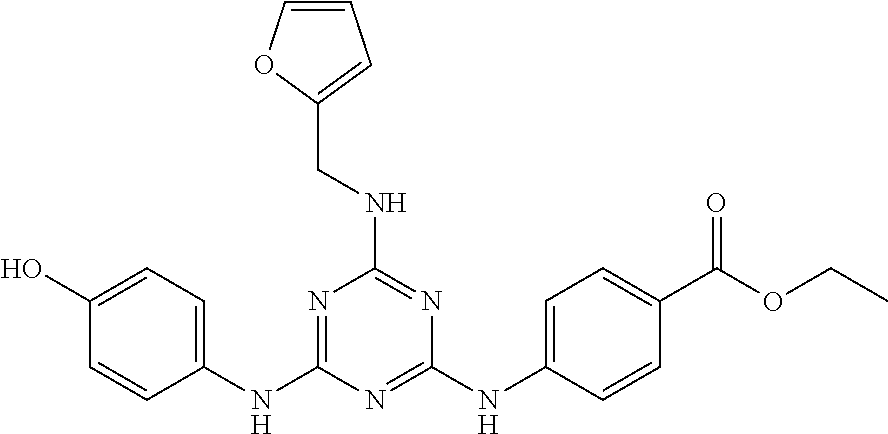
C1(O)=CC=C(NC2=NC(NCC3=CC=CO3)=NC(NC3=CC=C(C(OCC)=O)C=C3)=N2)C=C1
